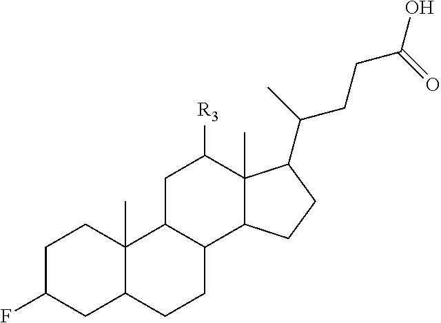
C1C(F)CC2C(C)(C1)C1C(CC2)C2C(C)(C([R3])C1)C(C(C)CCC(O)=O)CC2
